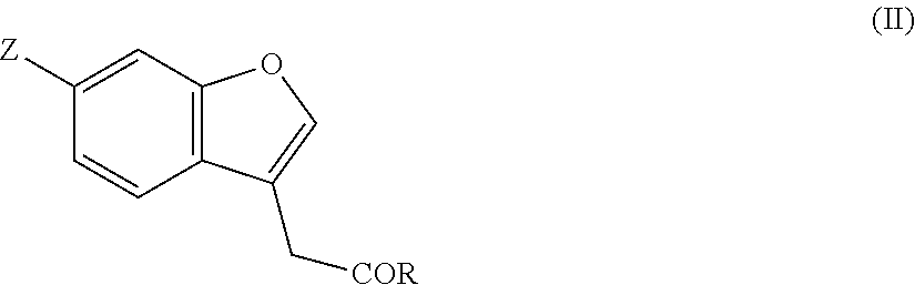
C12=C(C=CC([Z])=C1)C(C[COR])=CO2
